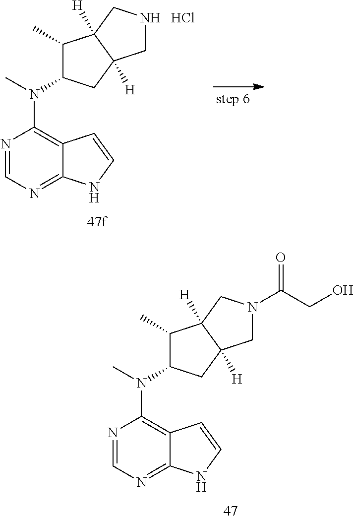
N1=CN=C2C(=C1N(C)C1C(C)C3([H])C([H])(C1)CNC3)C=CN2.Cl.N1=CN=C2C(=C1N(C)C1C(C)C3([H])C([H])(C1)CN(C(=O)CO)C3)C=CN2
